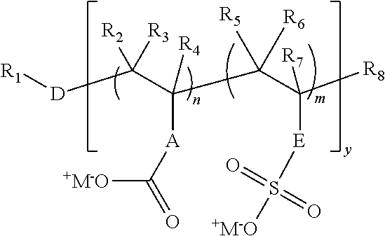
[D](C(C(C(C([R8])([R7])[E]S([+M-O])(=O)=O)([R5])[R6])([R4])[A]C([+M-O])=O)([R2])[R3])[R1]
